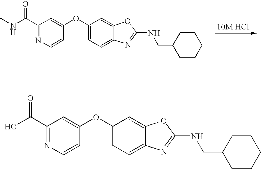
C1(C(NC)=O)=NC=CC(OC2=CC=C3C(=C2)OC(NCC2CCCCC2)=N3)=C1.C1(C(O)=O)=NC=CC(OC2=CC=C3C(=C2)OC(NCC2CCCCC2)=N3)=C1
